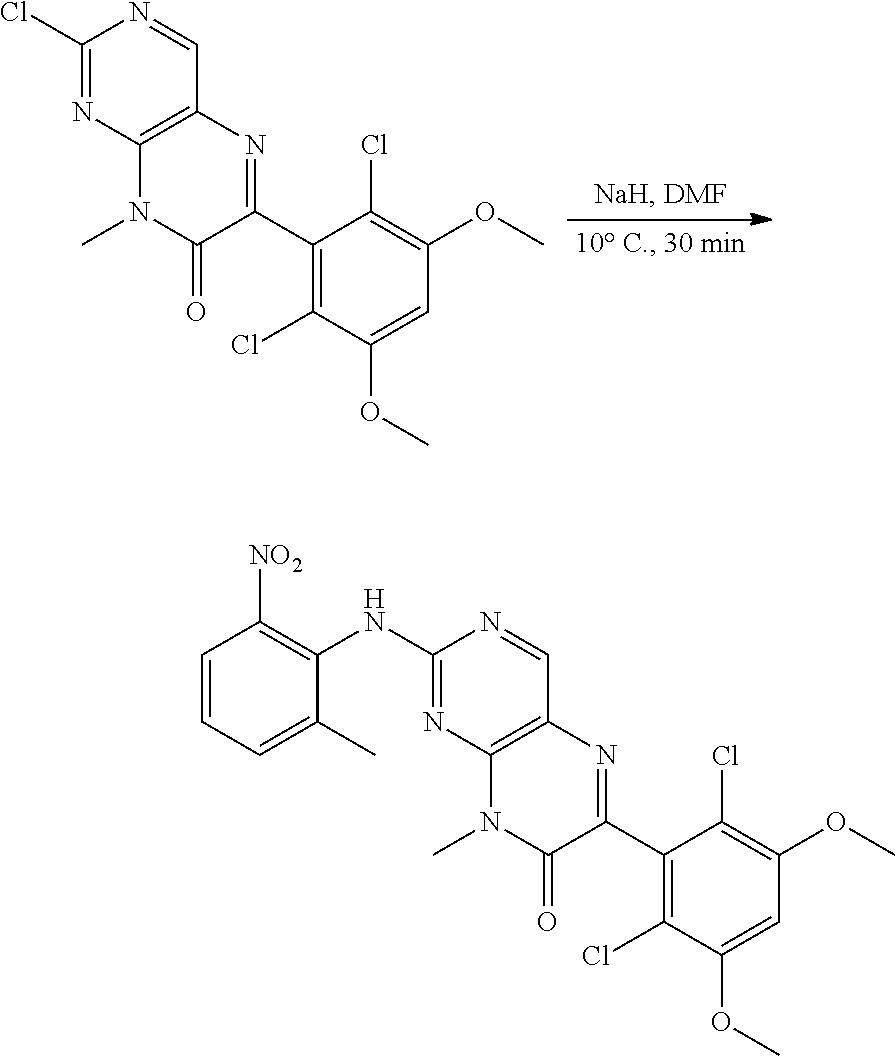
C1(Cl)=NC2=C(C=N1)N=C(C1=C(Cl)C(OC)=CC(OC)=C1Cl)C(=O)N2C.C1(NC2=C([NO2])C=CC=C2C)=NC2=C(C=N1)N=C(C1=C(Cl)C(OC)=CC(OC)=C1Cl)C(=O)N2C
